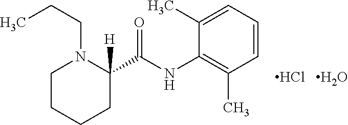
C1CCCC(C(NC2=C(C)C=CC=C2C)=O)([H])N1CCC.Cl.O
